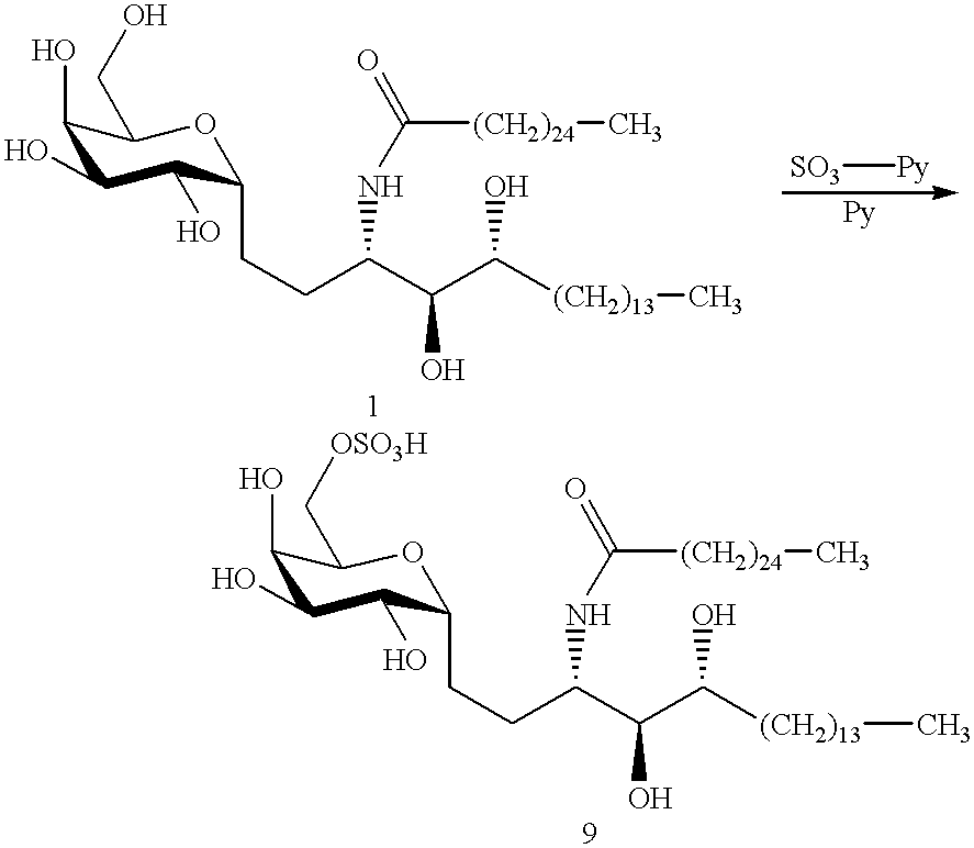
C1(O)C(CCC(C(C([(CH2)13]C)O)O)NC([(CH2)24]C)=O)OC(CO)C(O)C1O.[SO3][Py].C1(O)C(CCC(C(O)C(O)[(CH2)13]C)NC([(CH2)24]C)=O)OC(C[OSO3H])C(O)C1O
